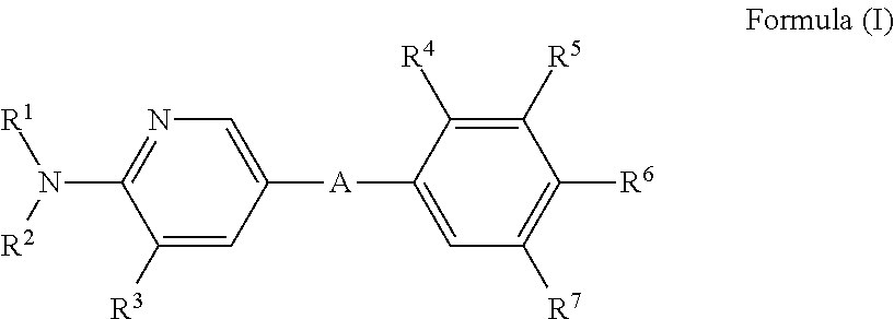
C1=C([A]C2=CC([R7])=C([R6])C([R5])=C2[R4])C=C([R3])C(N([R1])[R2])=N1
